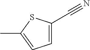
C1=C(C#N)SC(C)=C1
